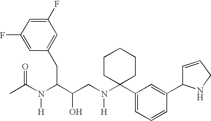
C1(F)=CC(CC(C(CN(C2(C3=CC=CC(C4C=CCN4)=C3)CCCCC2)[H])O)N(C(C)=O)[H])=CC(F)=C1
